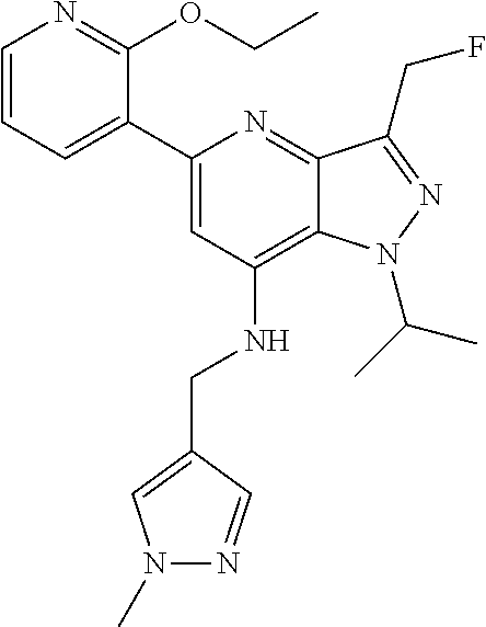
C1(C2=CC(NCC3=CN(C)N=C3)=C3C(=N2)C(CF)=NN3C(C)C)=CC=CN=C1OCC
